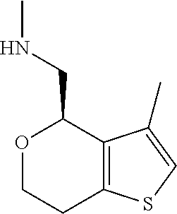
O1CCC2=C(C(C)=CS2)C1CNC
